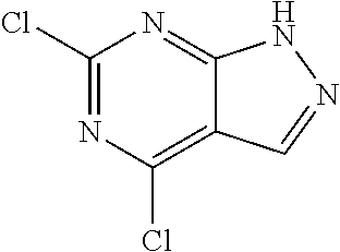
N1=C(Cl)N=C2C(=C1Cl)C=NN2
